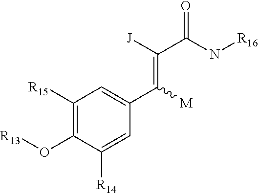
C1([R15])=C(O[R13])C([R14])=CC(C([M])=C(C(N[R16])=O)[J])=C1
